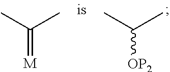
C(C)(C)[OP2].C(C)(C)=[M]
